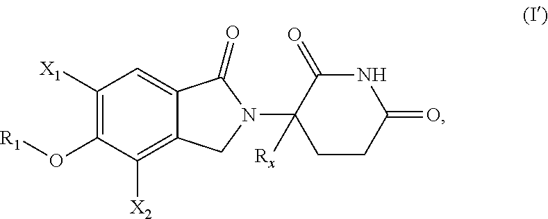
C1([X1])=C(O[R1])C([X2])=C2C(=C1)C(=O)N(C1([Rx])CCC(=O)NC1=O)C2
